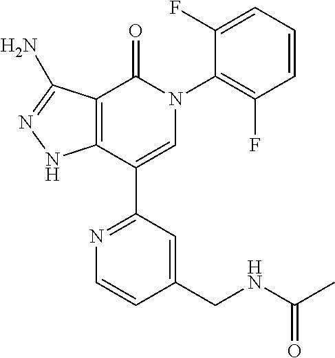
C12=C(C(C3=NC=CC(CNC(C)=O)=C3)=CN(C3=C(F)C=CC=C3F)C1=O)NN=C2N
